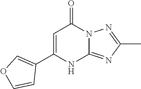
C1(C2=CC(=O)N3C(=NC(C)=N3)N2)=COC=C1
